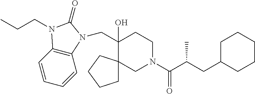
C1=CC2=C(C=C1)N(CC1(O)CCN(C(C(CC3CCCCC3)C)=O)CC13CCCC3)C(=O)N2CCC
